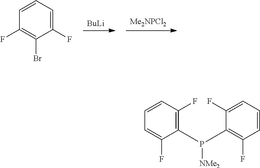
[Me2NPCl2].[BuLi].C1(F)=C(Br)C(F)=CC=C1.C1(F)=C(P(C2=C(F)C=CC=C2F)[NMe2])C(F)=CC=C1
